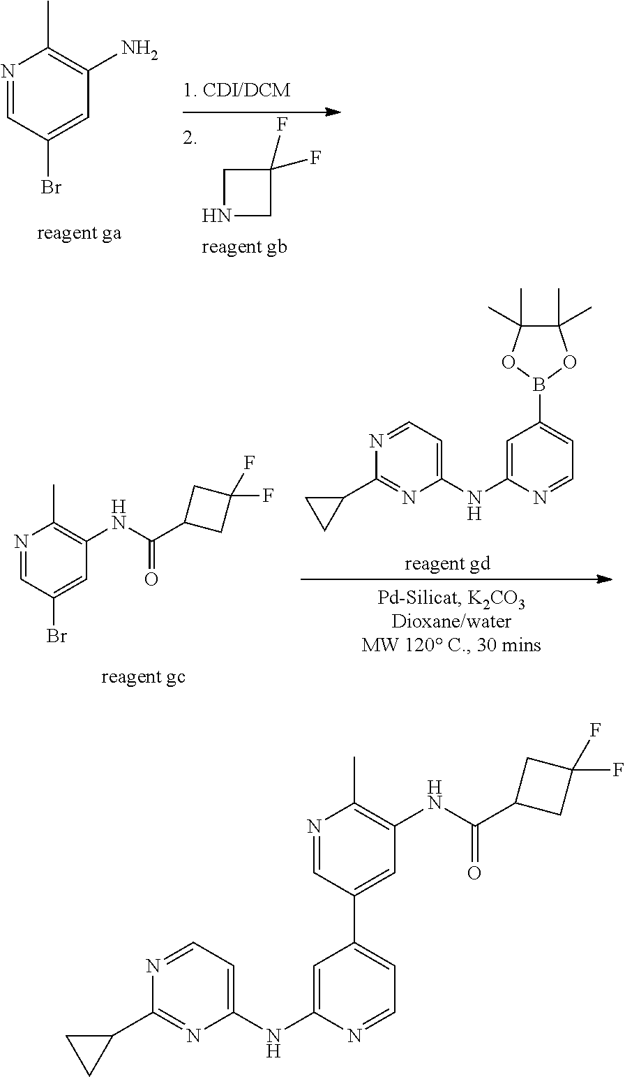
N1CC(F)(F)C1.CC1=C(N)C=C(Br)C=N1.C1=C(NC2=CC=NC(C3CC3)=N2)N=CC=C1B1OC(C)(C)C(C)(C)O1.CC1=C(NC(C2CC(F)(F)C2)=O)C=C(Br)C=N1.C1=C(NC2=CC=NC(C3CC3)=N2)N=CC=C1C1=CC(NC(C2CC(F)(F)C2)=O)=C(C)N=C1
